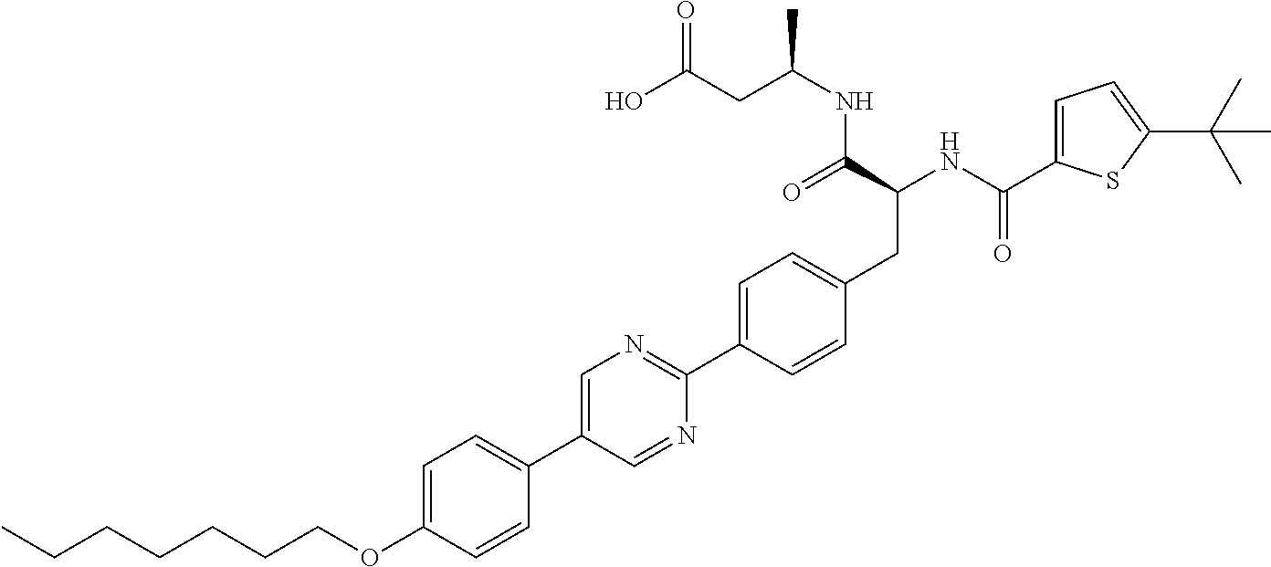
CCCCCCCOC1=CC=C(C2=CN=C(C3=CC=C(CC(NC(=O)C4=CC=C(C(C)(C)C)S4)C(=O)NC(CC(O)=O)C)C=C3)N=C2)C=C1
